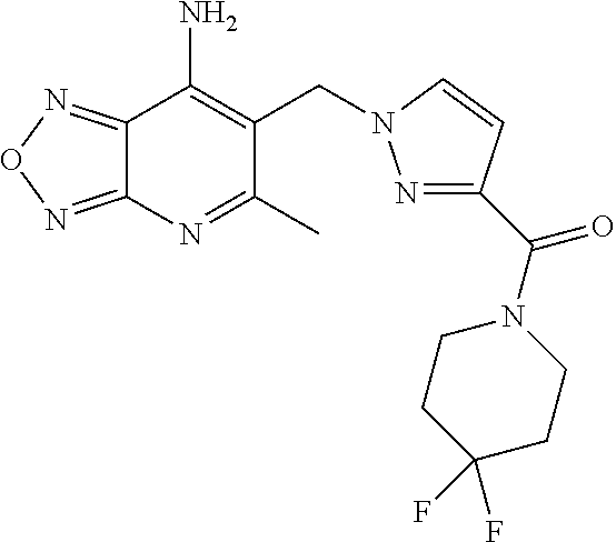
C12=NON=C1C(N)=C(CN1N=C(C(N3CCC(F)(F)CC3)=O)C=C1)C(C)=N2
